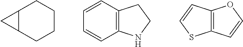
C12C(CCCC1)C2.C1=CC2=C(C=C1)NCC2.C12=C(OC=C1)C=CS2
